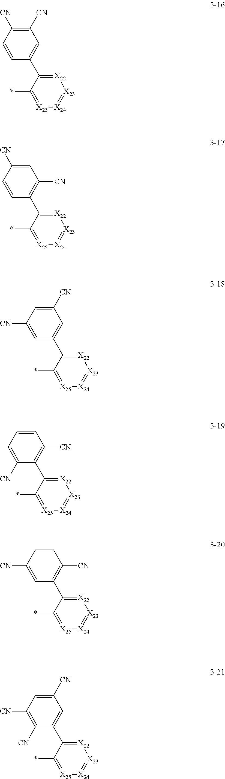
C1=CC([CN])=C([CN])C=C1C1=[X22][X23]=[X24][X25]=C1*.C1=CC([CN])=CC([CN])=C1C1=[X22][X23]=[X24][X25]=C1*.C1=C([CN])C=C([CN])C=C1C1=[X22][X23]=[X24][X25]=C1*.C1([CN])=CC=CC([CN])=C1C1=[X22][X23]=[X24][X25]=C1*.C1=C([CN])C=CC([CN])=C1C1=[X22][X23]=[X24][X25]=C1*.C1([CN])=C([CN])C=C([CN])C=C1C1=[X22][X23]=[X24][X25]=C1*
